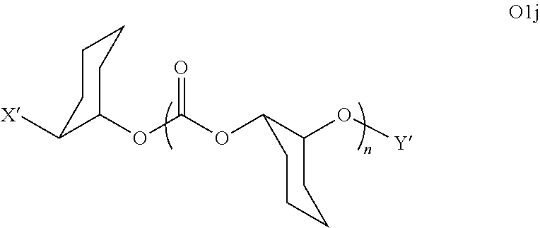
[X]C1C(OC(OC2C(O[Y])CCCC2)=O)CCCC1
